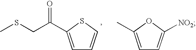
C1=C(C(CSC)=O)SC=C1.C1=C(C)OC([NO2])=C1
